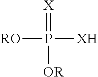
[RO]P([OR])(=[X])[XH]
